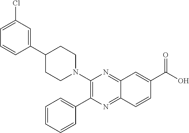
C1(N2CCC(C3=CC(Cl)=CC=C3)CC2)=C(C2=CC=CC=C2)N=C2C(=N1)C=C(C(O)=O)C=C2
